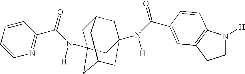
N(C(C1=NC=CC=C1)=O)([H])C12CC3CC(N(C(=O)C4=CC5=C(N([H])CC5)C=C4)[H])(CC(C1)C3)C2
